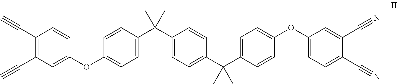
C1(C#C)=C(C#C)C=C(OC2=CC=C(C(C)(C3=CC=C(C(C)(C4=CC=C(OC5=CC=C(C#N)C(C#N)=C5)C=C4)C)C=C3)C)C=C2)C=C1
